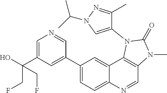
C1(C2=CC(C(O)(CF)CF)=CN=C2)=CC=C2C(=C1)C1=C(C=N2)N(C)C(=O)N1C1=CN(C(C)C)N=C1C
